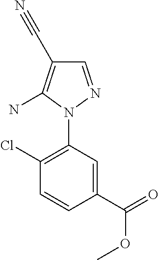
C1(Cl)=C(N2N=CC(C#N)=C2N)C=C(C(=O)OC)C=C1
